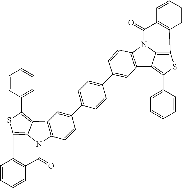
C12=C(N3C4=C(SC(C5=CC=CC=C5)=C14)C1=C(C3=O)C=CC=C1)C=CC(C1=CC=C(C3=CC4=C(C=C3)N3C5=C(SC(C6=CC=CC=C6)=C45)C4=C(C3=O)C=CC=C4)C=C1)=C2
